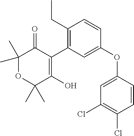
C1(C)(C)OC(C)(C)C(O)=C(C2=C(CC)C=CC(OC3=CC(Cl)=C(Cl)C=C3)=C2)C1=O
